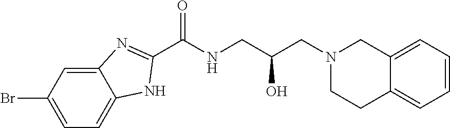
C(NCC(CN1CC2=CC=CC=C2CC1)O)(=O)C1=NC2=CC(Br)=CC=C2N1
